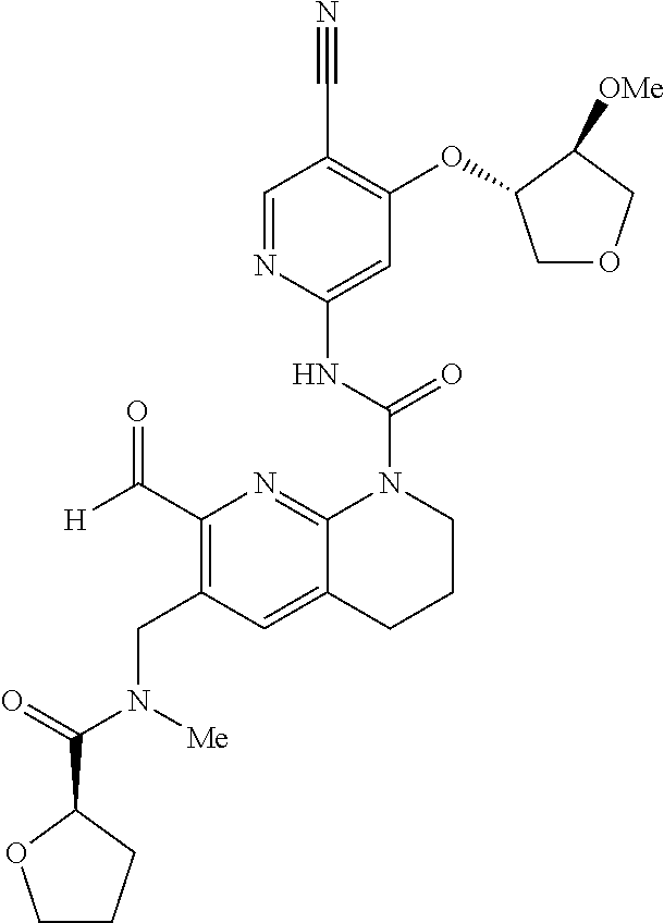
C1=NC(NC(N2C3=NC(C([H])=O)=C(CN(C(=O)C4OCCC4)[Me])C=C3CCC2)=O)=CC(OC2COCC2[OMe])=C1C#N
